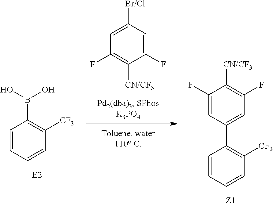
C1(F)=C([CN/CF3])C(F)=CC([Br/Cl])=C1.C1=CC=CC([CF3])=C1C1=CC(F)=C([CN/CF3])C(F)=C1.C1=CC=CC([CF3])=C1B(O)O
